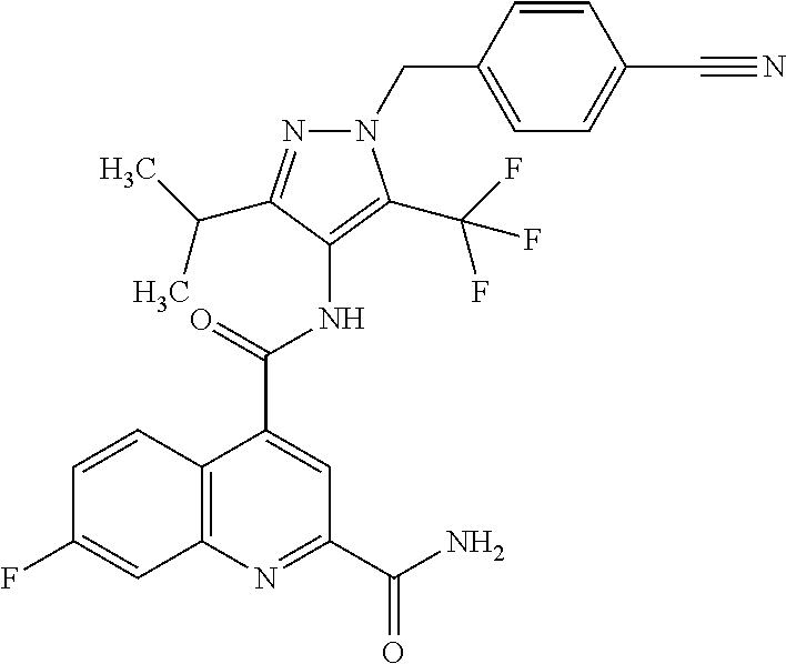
C12=C(N=C(C(=O)N)C=C1C(=O)NC1=C(C(F)(F)F)N(CC3=CC=C(C#N)C=C3)N=C1C(C)C)C=C(F)C=C2
